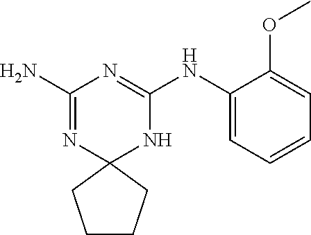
C1(N)=NC2(NC(NC3=CC=CC=C3OC)=N1)CCCC2
